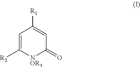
C1([R1])=CC(=O)[NOR3]C([R2])=C1
